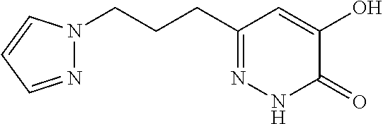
N1=CC=CN1CCCC1=NNC(=O)C(O)=C1
